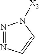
N1=NC=CN1[X2]
